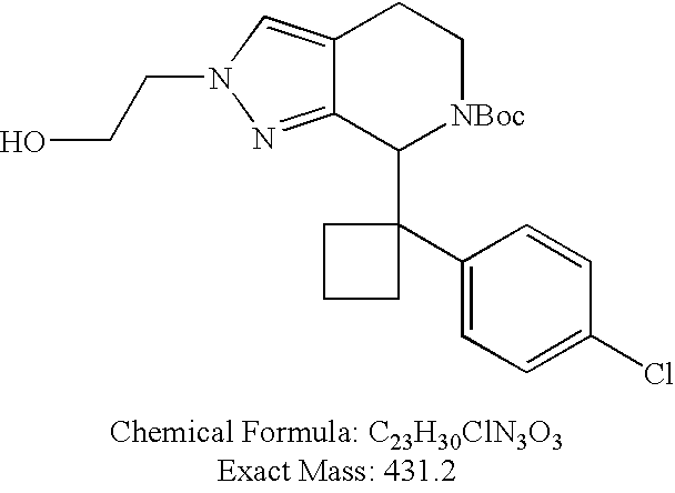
C12=CN(CCO)N=C1C(C1(C3=CC=C(Cl)C=C3)CCC1)[NBoc]CC2
